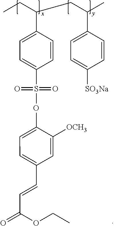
C1(C(CC)CC(C)C2=CC=C([SO3Na])C=C2)=CC=C(S(OC2=CC=C(C=CC(OCC)=O)C=C2[OCH3])(=O)=O)C=C1
